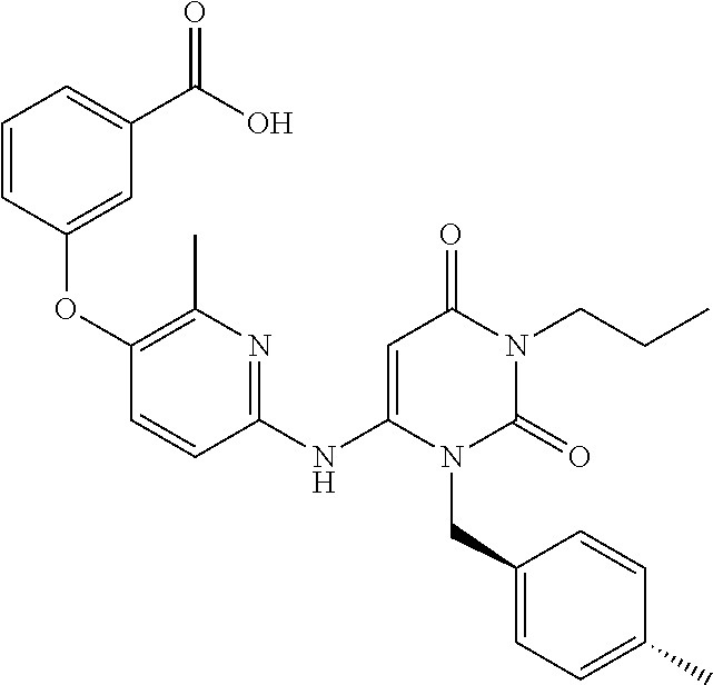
C1(OC2=C(C)N=C(NC3=CC(=O)N(CCC)C(=O)N3CC3=CC=C(C)C=C3)C=C2)=CC(C(=O)O)=CC=C1
